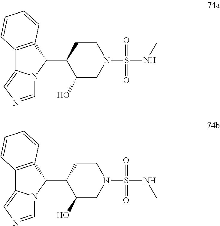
C12=C(C(C3C(O)CN(S(NC)(=O)=O)CC3)N3C1=CN=C3)C=CC=C2.C12=C(C(C3C(O)CN(S(NC)(=O)=O)CC3)N3C1=CN=C3)C=CC=C2
